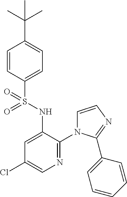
C1=CC(S(NC2=CC(Cl)=CN=C2N2C=CN=C2C2=CC=CC=C2)(=O)=O)=CC=C1C(C)(C)C
